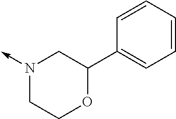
N1(->C)CCOC(C2=CC=CC=C2)C1
